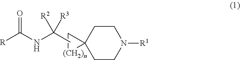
C1CC2(CCN1[R1])C[(CH2)n]2.CC(NC([R])=O)([R2])[R3]
